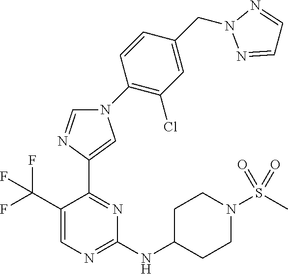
C1=NC(C2=NC(NC3CCN(S(C)(=O)=O)CC3)=NC=C2C(F)(F)F)=CN1C1=C(Cl)C=C(CN2N=CC=N2)C=C1
